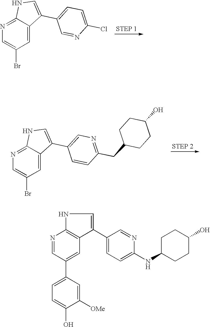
N1=C2C(=CC(Br)=C1)C(C1=CC=C(Cl)N=C1)=CN2.N1=C2C(=CC(Br)=C1)C(C1=CN=C(CC3CCC(O)CC3)C=C1)=CN2.N1=CC(C2=CC=C(O)C([OMe])=C2)=CC2=C1NC=C2C1=CC=C(NC2CCC(O)CC2)N=C1
